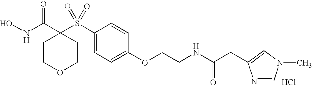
N(C(C1(S(C2=CC=C(OCCNC(CC3=CN(C)C=N3)=O)C=C2)(=O)=O)CCOCC1)=O)O.Cl
